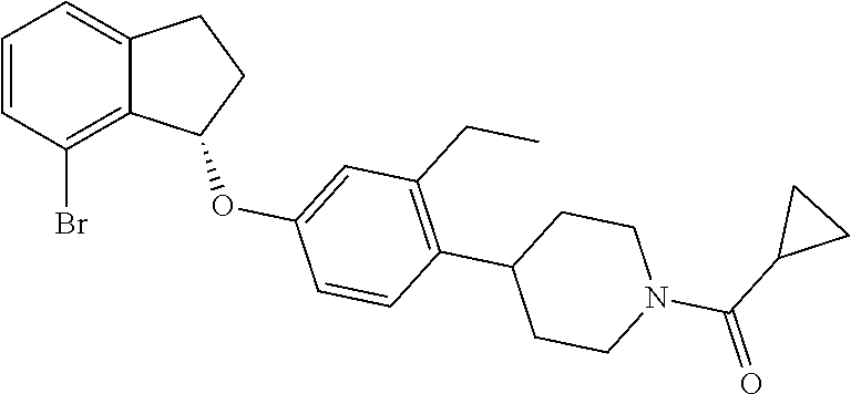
C1=CC(Br)=C2C(=C1)CCC2OC1=CC(CC)=C(C2CCN(C(C3CC3)=O)CC2)C=C1
